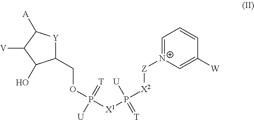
C1(COP(=[T])([X1]P([U])(=[T])[X2][Z][N+]2=CC=CC([W])=C2)[U])[Y]C([A])C([V])C1O
